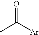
O=C([Ar])C
